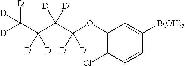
C1(OC(C(C([D])([D])C([D])([D])[D])([D])[D])([D])[D])=C(Cl)C=CC([B(OH)2])=C1
